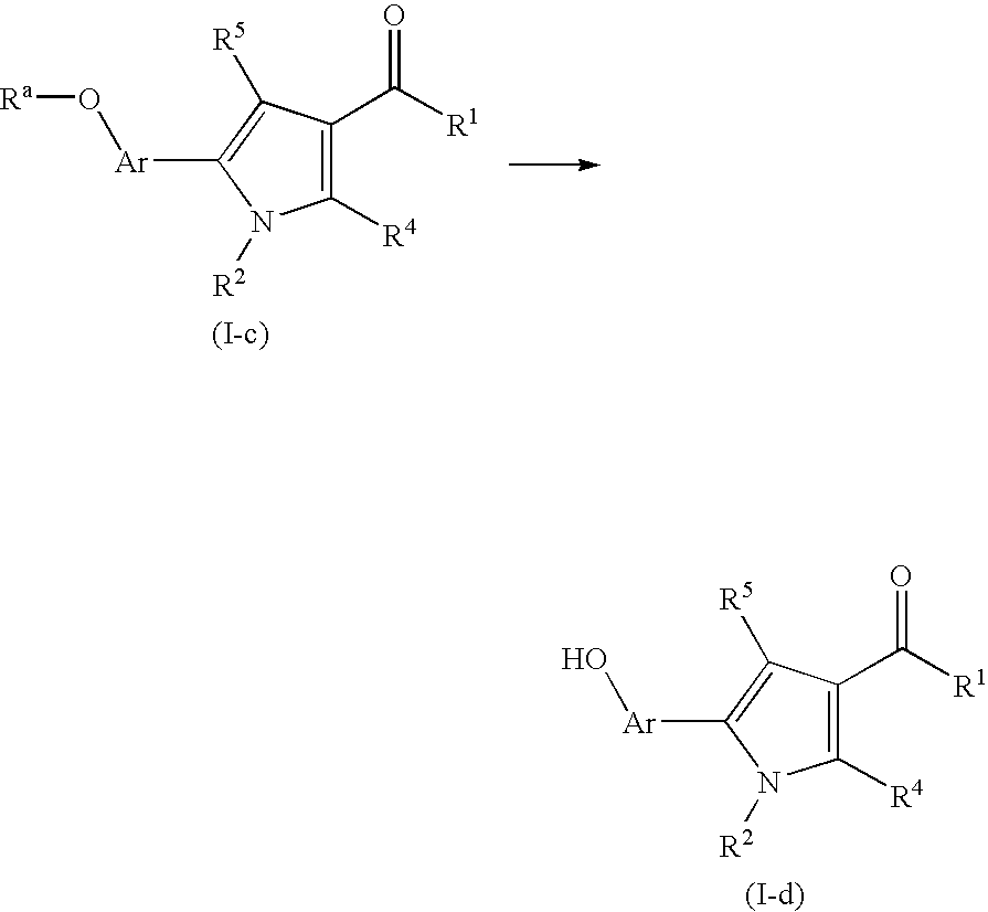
C1([R4])=C(C([R1])=O)C([R5])=C([Ar]O)N1[R2].C1([R4])=C(C([R1])=O)C([R5])=C([Ar]O[Ra])N1[R2]
